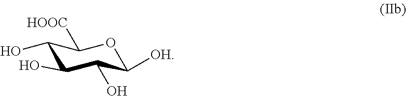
C1(O)C(O)C(O)C([OH])OC1[HOOC]
